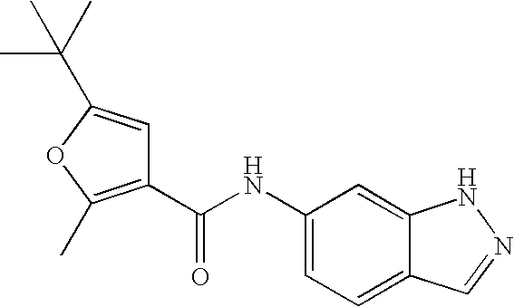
C1=C2C(=CC(NC(C3=C(C)OC(C(C)(C)C)=C3)=O)=C1)NN=C2
